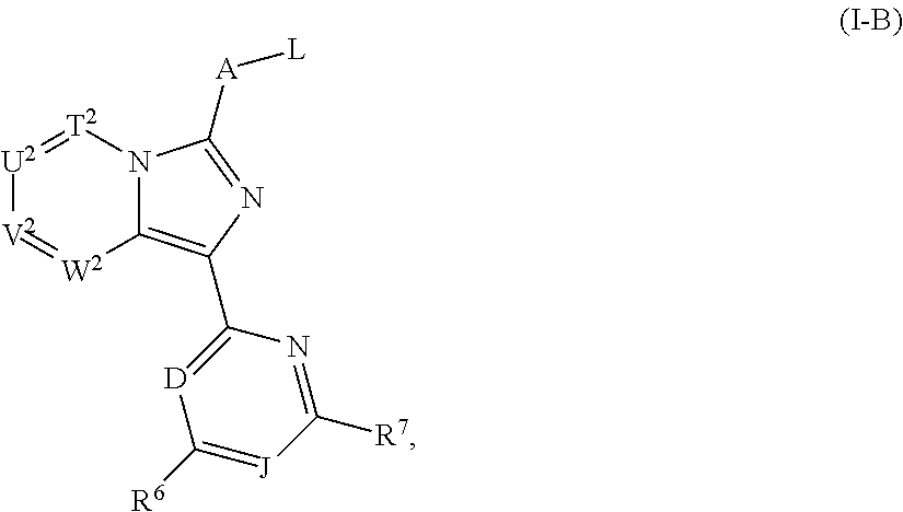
C12=C(C3=[D]C([R6])=[J]C([R7])=N3)N=C([A][L])N1[T2]=[U2][V2]=[W2]2
